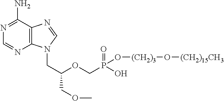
C12=C(C(N)=NC=N1)N=CN2CC(OCP(O)(O[(CH2)3]O[(CH2)15CH3])=O)COC
